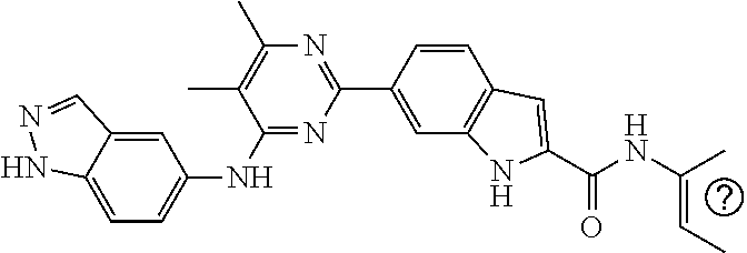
C1=C2C(=CC=C1NC1=NC(C3=CC4=C(C=C3)C=C(C(NC(=CC)C)=O)N4)=NC(C)=C1C)NN=C2
